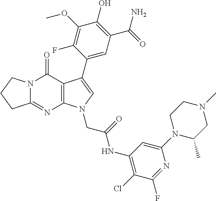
C12=NC3=C(C(=O)N1CCC2)C(C1=CC(C(N)=O)=C(O)C(OC)=C1F)=CN3CC(=O)NC1=C(Cl)C(F)=NC(N2C(C)CN(C)CC2)=C1
